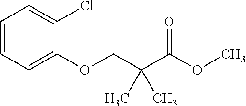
C1=CC=C(OCC(C(OC)=O)(C)C)C(Cl)=C1
